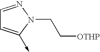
C1=NN(CC[OTHP])C(->C)=C1
